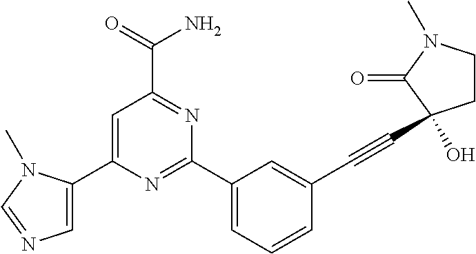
C1(C2=CC=CC(C#CC3(O)CCN(C)C3=O)=C2)=NC(C2=CN=CN2C)=CC(C(=O)N)=N1
